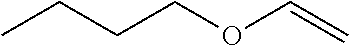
C(COC=C)CC
